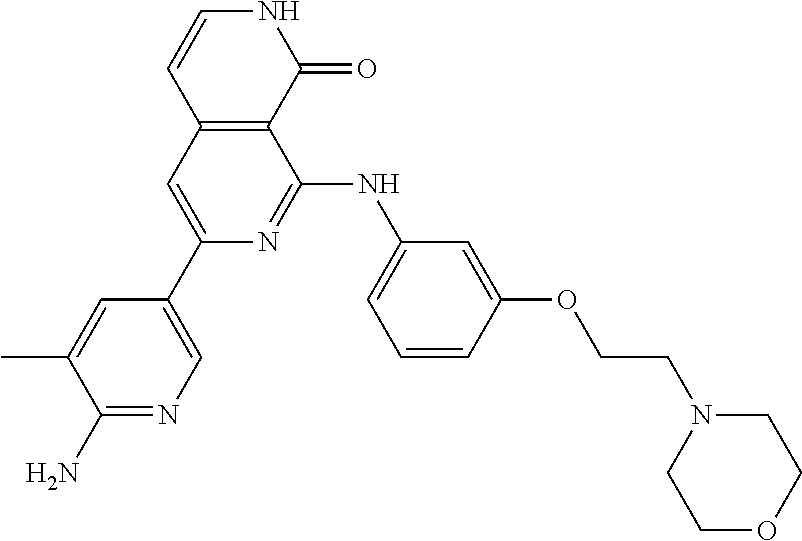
N1C=CC2=C(C1=O)C(NC1=CC=CC(OCCN3CCOCC3)=C1)=NC(C1=CN=C(N)C(C)=C1)=C2
